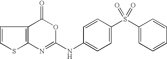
C1=CC2=C(N=C(NC3=CC=C(S(C4=CC=CC=C4)(=O)=O)C=C3)OC2=O)S1
